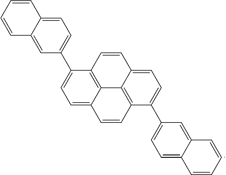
C1=C2C(=CC(C3=CC=C4C5=C3C=CC3=CC=C(C6=CC=C7C(=C6)C=CC=C7)C(=C53)C=C4)=C1)C=CC=C2
